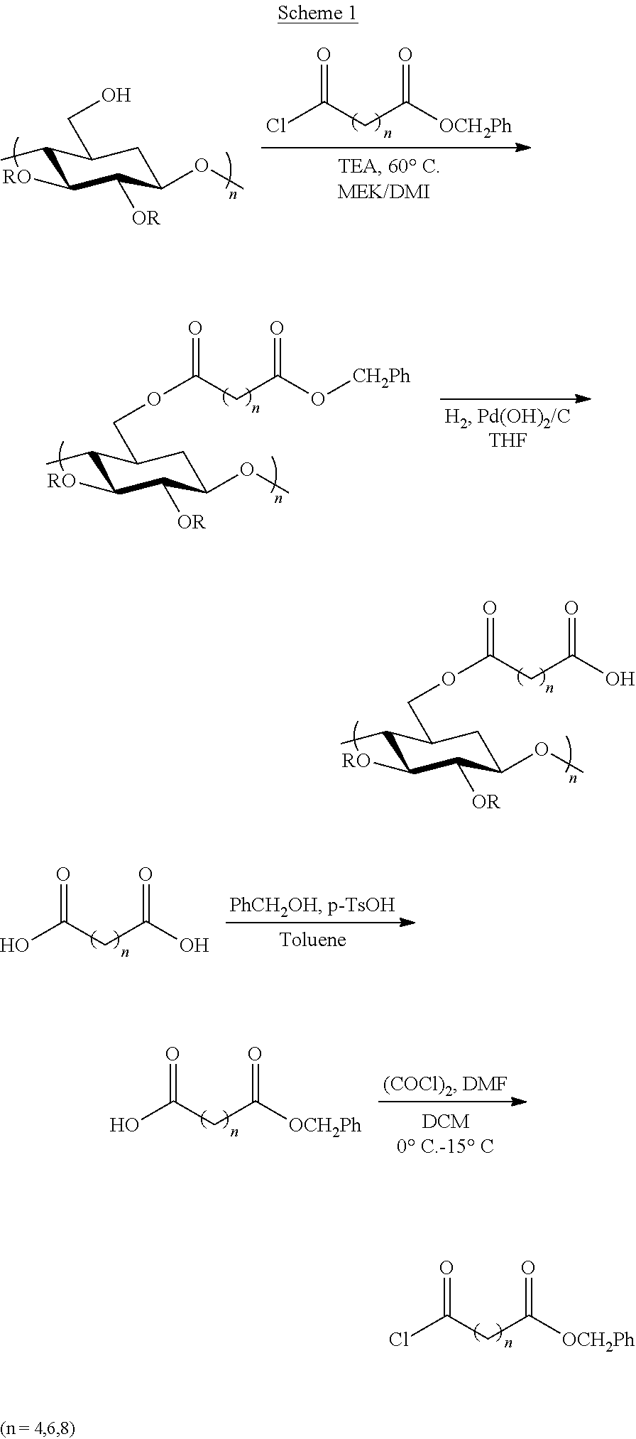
ClC(CC([OCH2Ph])=O)=O.C1(C)C([RO])C([OR])C(OC)CC1CO.C1(C)C([RO])C([OR])C(OC)CC1COC(CC(O[CH2Ph])=O)=O.C1(C)C([RO])C([OR])C(OC)CC1COC(CC(O)=O)=O.OC(CC(O)=O)=O.OC(CC([OCH2Ph])=O)=O.ClC(CC([OCH2Ph])=O)=O
